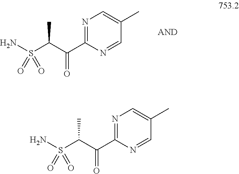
NS(C(C(C1=NC=C(C)C=N1)=O)C)(=O)=O.NS(C(C(C1=NC=C(C)C=N1)=O)C)(=O)=O
